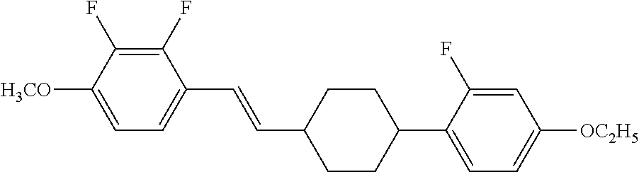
C1(F)=C(F)C([H3CO])=CC=C1C=CC1CCC(C2=CC=C([OC2H5])C=C2F)CC1
